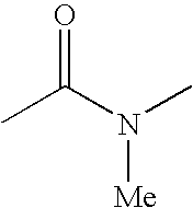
O=C(N(C)[Me])C
